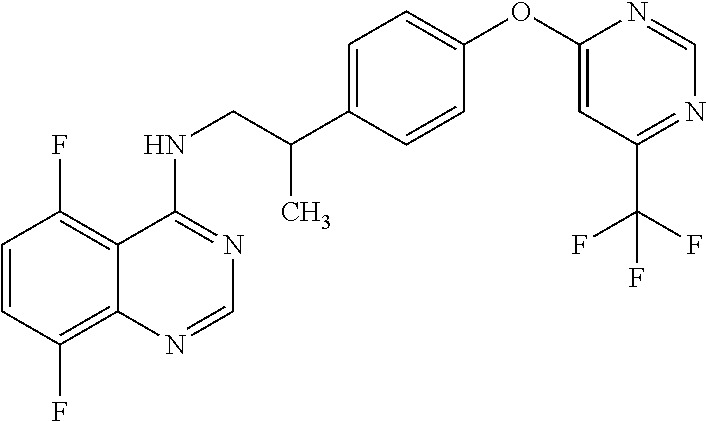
C1=CC(F)=C2C(=C1F)C(NCC(C1=CC=C(OC3=CC(C(F)(F)F)=NC=N3)C=C1)C)=NC=N2
